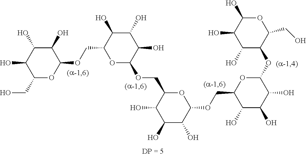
C1(CO)OC(OCC2OC(OCC3C(O)C(O)C(O)C(OCC4C(O)C(O)C(O)C(OC5C(CO)OC(O)C(O)C5O)O4)O3)C(O)C(O)C2O)C(O)C(O)C1O
